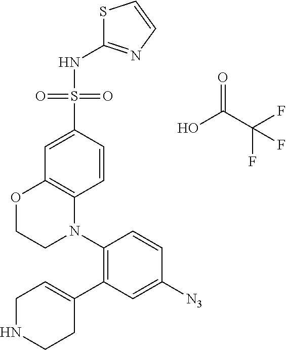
O=C(O)C(F)(F)F.C1=C(S(=O)(=O)NC2=NC=CS2)C=CC2=C1OCCN2C1=C(C2=CCNCC2)C=C([N3])C=C1
